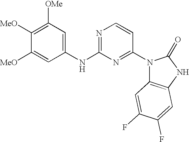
C1([MeO])=C([OMe])C=C(NC2=NC=CC(N3C4=C(NC3=O)C=C(F)C(F)=C4)=N2)C=C1[MeO]
